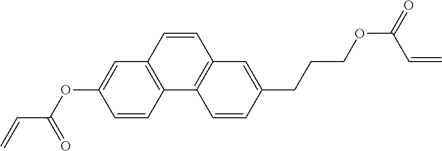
C(=C)C(OC1=CC2=C(C3=C(C=C2)C=C(CCCOC(C=C)=O)C=C3)C=C1)=O
